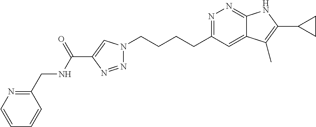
N1=C(CCCCN2N=NC(C(NCC3=NC=CC=C3)=O)=C2)C=C2C(=N1)NC(C1CC1)=C2C
